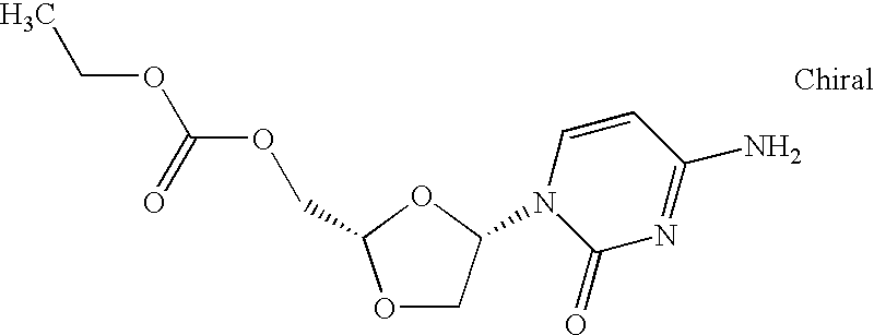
O1CC(N2C(=O)N=C(N)C=C2)OC1COC(OCC)=O
